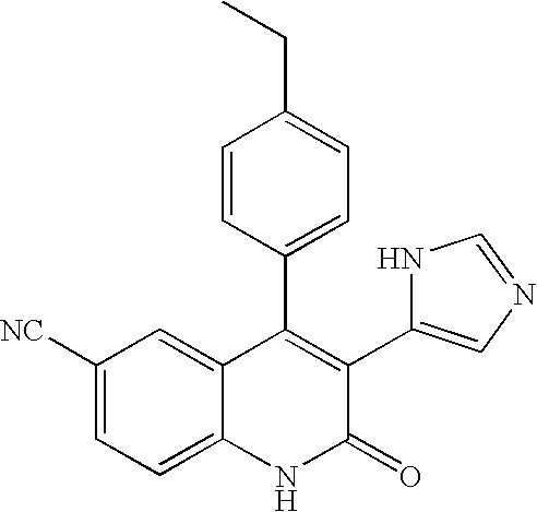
C1([NC])=CC=C2C(=C1)C(C1=CC=C(CC)C=C1)=C(C1=CN=CN1)C(=O)N2
